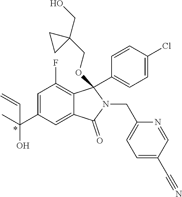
C1=C(C(O)(C)C=C)C=C2C(=C1F)C(C1=CC=C(Cl)C=C1)(OCC1(CO)CC1)N(CC1=CC=C(C#N)C=N1)C2=O
